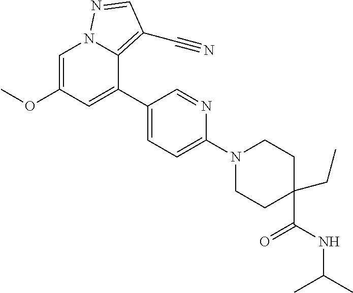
C1=C(OC)C=C(C2=CC=C(N3CCC(C(NC(C)C)=O)(CC)CC3)N=C2)C2=C(C#N)C=NN12
